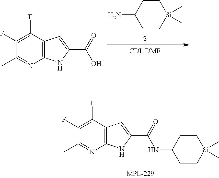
C1(F)=C(F)C2=C(N=C1C)NC(C(=O)O)=C2.C1C[Si](C)(C)CCC1N.C1(F)=C(F)C2=C(N=C1C)NC(C(=O)NC1CC[Si](C)(C)CC1)=C2
